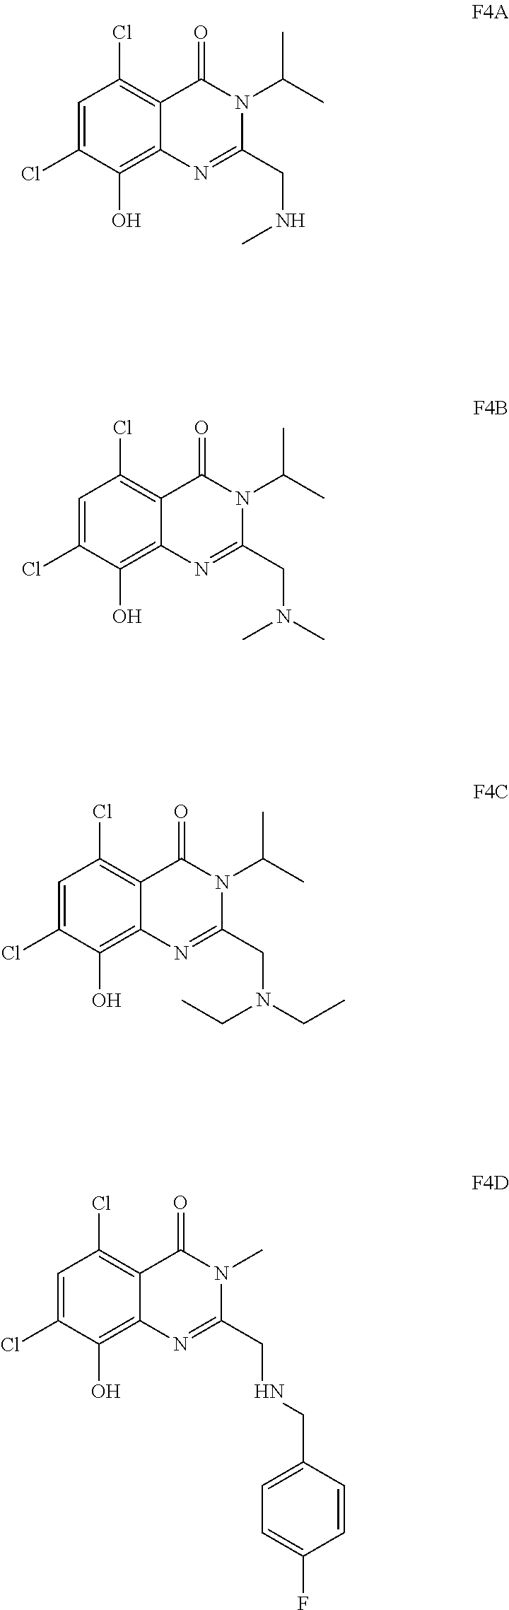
C1=C(Cl)C(O)=C2C(=C1Cl)C(=O)N(C(C)C)C(CN(C)C)=N2.C1=C(Cl)C(O)=C2C(=C1Cl)C(=O)N(C(C)C)C(CN(CC)CC)=N2.C1=C(Cl)C(O)=C2C(=C1Cl)C(=O)N(C)C(CNCC1=CC=C(F)C=C1)=N2.C1=C(Cl)C(O)=C2C(=C1Cl)C(=O)N(C(C)C)C(CNC)=N2
